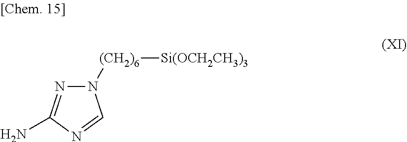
N1([(CH2)6][Si(OCH2CH3)3])N=C(N)N=C1
